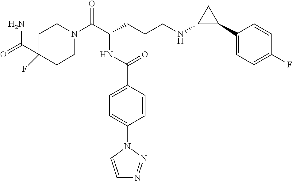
C1N(C(C(CCCNC2C(C3=CC=C(F)C=C3)C2)NC(C2=CC=C(N3C=CN=N3)C=C2)=O)=O)CCC(C(=O)N)(F)C1
